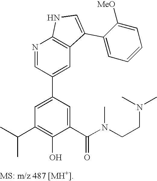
N1=CC(C2=CC(C(C)C)=C(O)C(C(N(C)CCN(C)C)=O)=C2)=CC2=C1NC=C2C1=CC=CC=C1[MeO]
